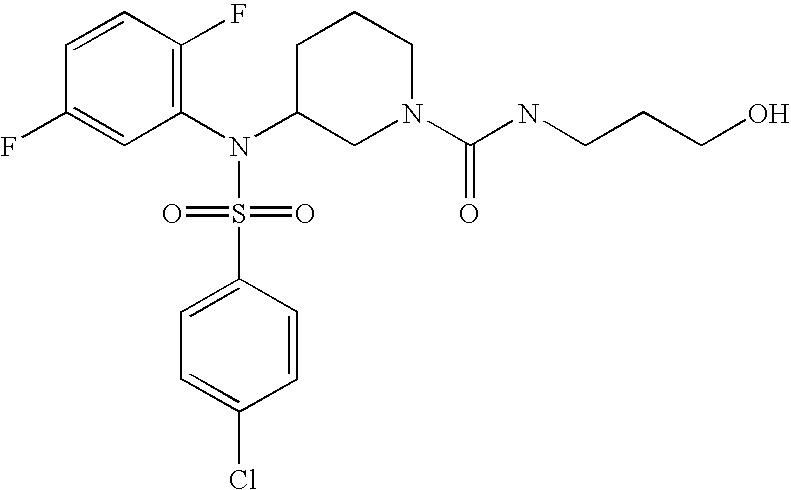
C1=CC(F)=C(N(C2CN(C(=O)NCCCO)CCC2)S(=O)(=O)C2=CC=C(Cl)C=C2)C=C1F
